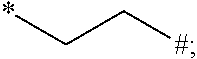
*CC[#]
